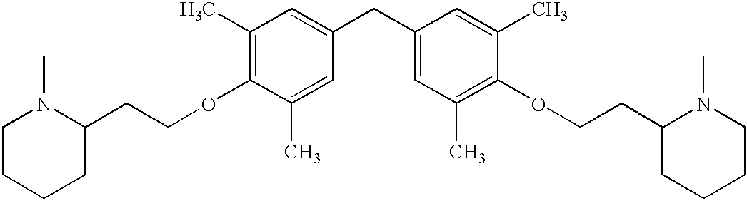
C1(C)=C(OCCC2N(C)CCCC2)C(C)=CC(CC2=CC(C)=C(OCCC3CCCCN3C)C(C)=C2)=C1
